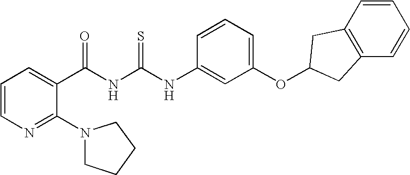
C1=CN=C(N2CCCC2)C(C(NC(NC2=CC(OC3CC4=C(C=CC=C4)C3)=CC=C2)=S)=O)=C1
